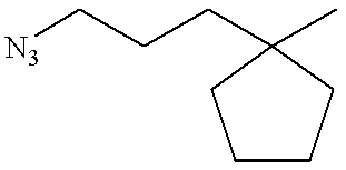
C1CCC(CCC[N3])(C)C1
